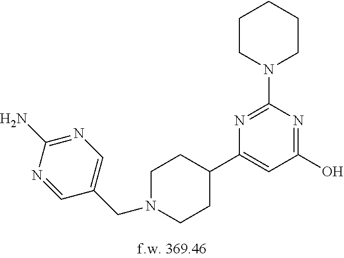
C1(O)=NC(N2CCCCC2)=NC(C2CCN(CC3=CN=C(N)N=C3)CC2)=C1
